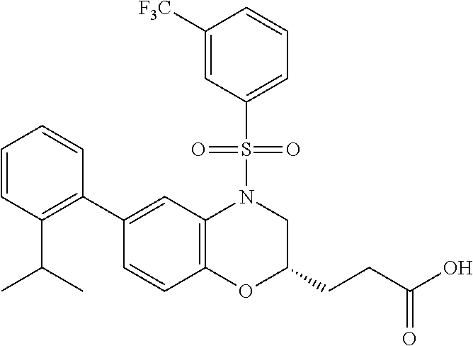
C1(C2=C(C(C)C)C=CC=C2)=CC2=C(C=C1)OC(CCC(O)=O)CN2S(=O)(=O)C1=CC=CC([F3C])=C1
